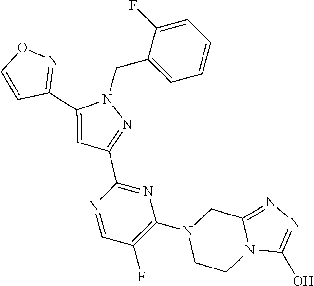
C1(C2=CC(C3=NC(N4CCN5C(=NN=C5O)C4)=C(F)C=N3)=NN2CC2=CC=CC=C2F)=NOC=C1
